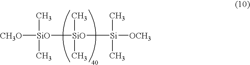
[CH3O][SiO](C)(C)[SiO](C)(C)[Si]([OCH3])(C)C
